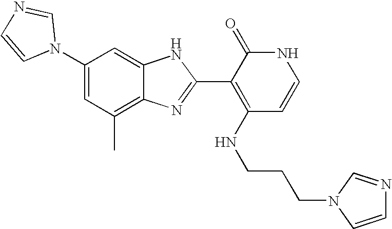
C1(C)=C2C(=CC(N3C=NC=C3)=C1)NC(C1=C(NCCCN3C=NC=C3)C=CNC1=O)=N2
